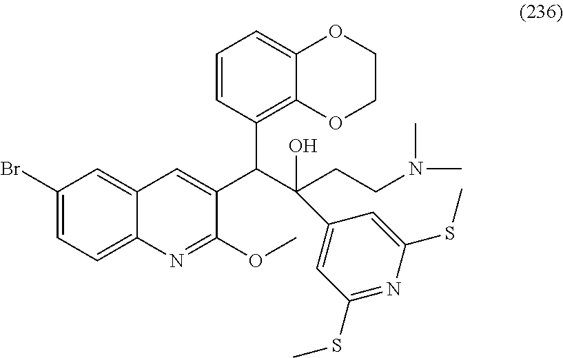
C1(Br)=CC=C2C(=C1)C=C(C(C(CCN(C)C)(C1=CC(SC)=NC(SC)=C1)O)C1=C3C(=CC=C1)OCCO3)C(OC)=N2
